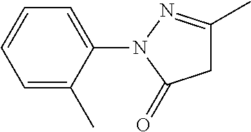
C1=C(C)C(N2N=C(C)CC2=O)=CC=C1
